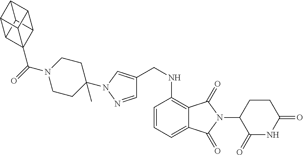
C1=NN(C2(C)CCN(C(=O)C34C5C6C7C(C36)C4C75)CC2)C=C1CNC1=C2C(=CC=C1)C(=O)N(C1C(=O)NC(=O)CC1)C2=O
